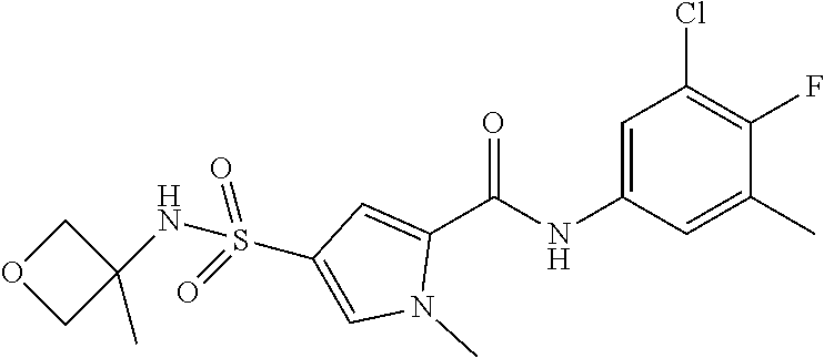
C1OCC1(C)NS(=O)(=O)C1=CN(C)C(C(NC2=CC(Cl)=C(F)C(C)=C2)=O)=C1
